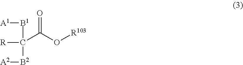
C(C(O[R103])=O)([B1][A1])([B2][A2])[R]
